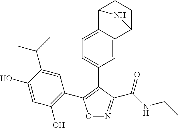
C1(O)=CC(O)=C(C2=C(C3=CC=C4C(=C3)C3CCC4N3)C(C(NCC)=O)=NO2)C=C1C(C)C
